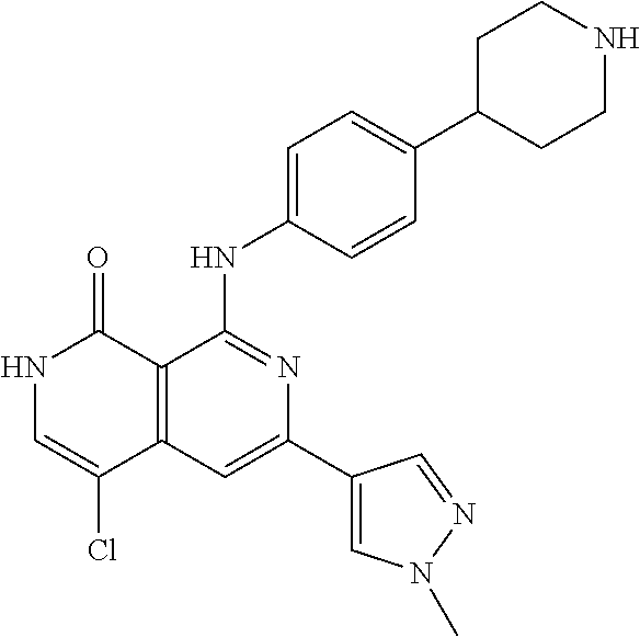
C1=C(C2CCNCC2)C=CC(NC2=NC(C3=CN(C)N=C3)=CC3=C2C(=O)NC=C3Cl)=C1
